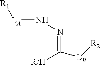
[LA]([R1])NN=C([LB][R2])[R/H]
